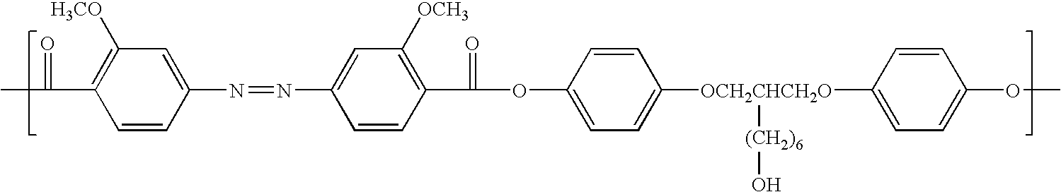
C(C1=C([H3CO])C=C(N=NC2=CC([OCH3])=C(C(OC3=CC=C([OCH2CHCH2O]([(CH2)6]O)C4=CC=C(OC)C=C4)C=C3)=O)C=C2)C=C1)(C)=O
